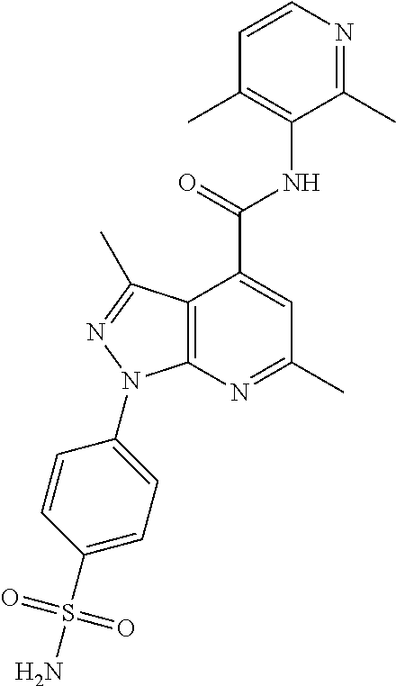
C1=CN=C(C)C(NC(C2=CC(C)=NC3=C2C(C)=NN3C2=CC=C(S(N)(=O)=O)C=C2)=O)=C1C
